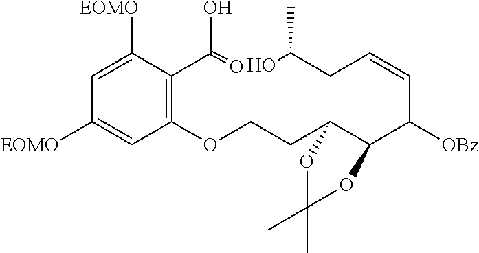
C1(OCCC2C(C(C=CCC(O)C)[OBz])OC(C)(C)O2)=C(C(=O)O)C([EOMO])=CC([EOMO])=C1
